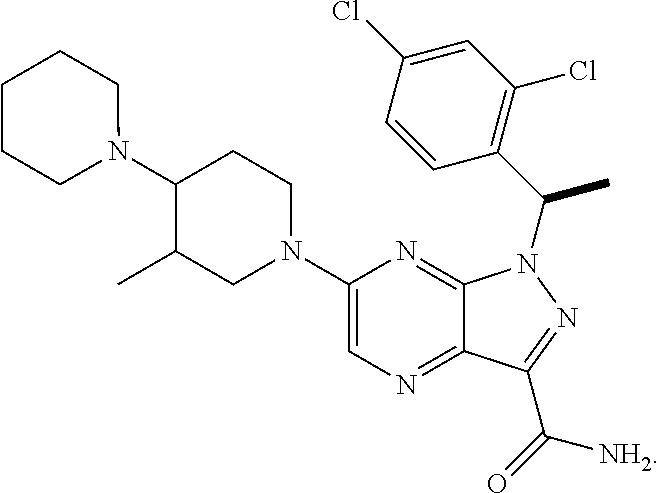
N1=C2C(=NC=C1N1CCC(N3CCCCC3)C(C)C1)C(C(=O)[NH2])=NN2C(C1=C(Cl)C=C(Cl)C=C1)C
